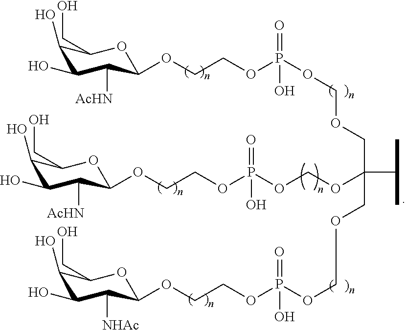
C1(O)C(O)C([AcHN])C(OCCOP(OCOCC(OCOP(OCCOC2C([AcHN])C(O)C(O)C(CO)O2)(=O)O)(COCOP(OCCOC2C([NHAc])C(O)C(O)C(CO)O2)(=O)O)C(C)C)(=O)O)OC1CO
